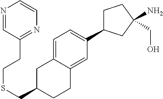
S(CC1CC2=CC=C(C3CCC(N)(CO)C3)C=C2CC1)CCC1=NC=CN=C1
